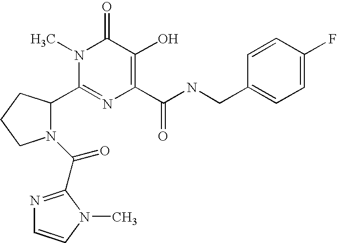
C1(C2N(C(=O)C3=NC=CN3C)CCC2)=NC(C(NCC2=CC=C(F)C=C2)=O)=C(O)C(=O)N1C
